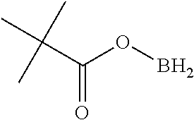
CC(C(OB)=O)(C)C
